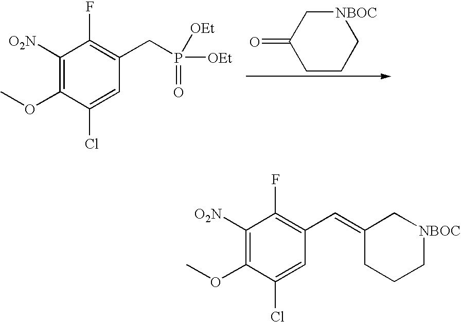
C1CC[NBOC]CC1=O.C1([O2N])=C(OC)C(Cl)=CC(CP(=O)([OEt])[OEt])=C1F.C1([O2N])=C(OC)C(Cl)=CC(C=C2CCC[NBOC]C2)=C1F
